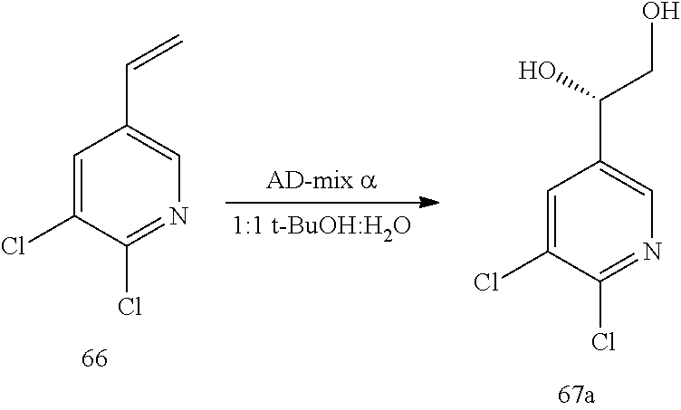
C1=C(Cl)C(Cl)=NC=C1C=C.C1=C(Cl)C(Cl)=NC=C1C(O)CO
